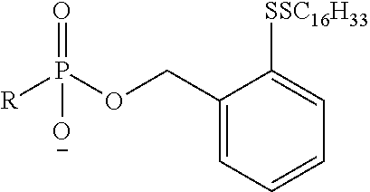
P(OCC1=CC=CC=C1[SSC16H33])(=O)([O-])[R]
